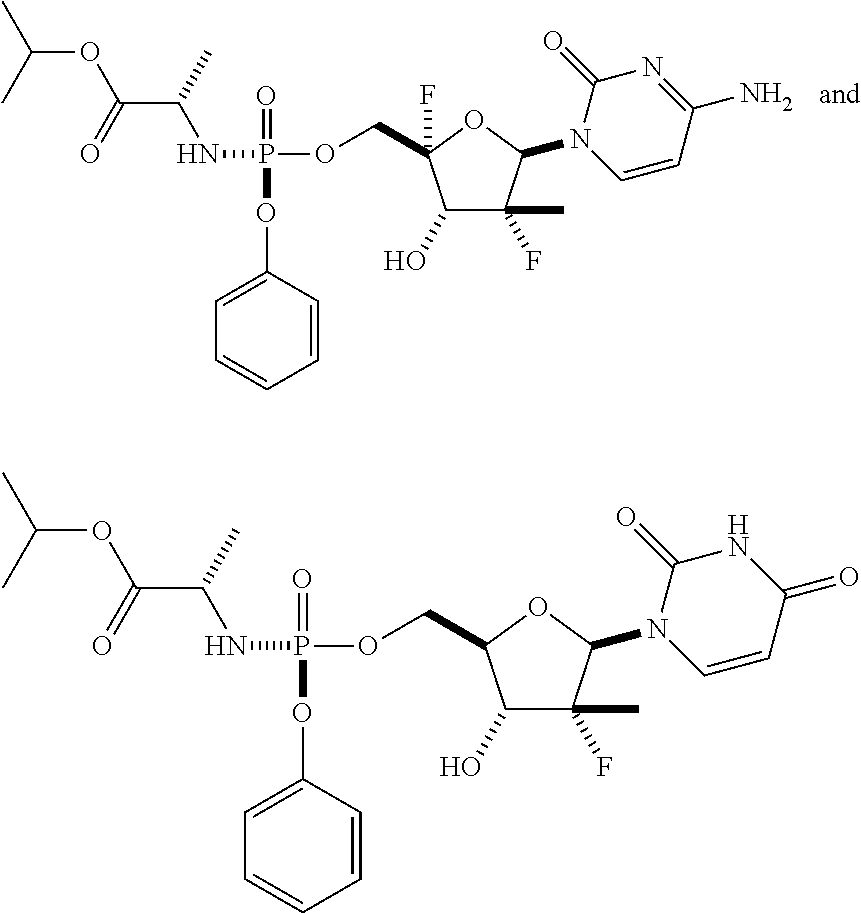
C(OC(=O)C(C)NP(=O)(OC1=CC=CC=C1)OCC1(F)C(O)C(F)(C)C(N2C(=O)N=C(N)C=C2)O1)(C)C.C(OC(=O)C(C)NP(=O)(OC1=CC=CC=C1)OCC1C(O)C(F)(C)C(N2C(=O)NC(=O)C=C2)O1)(C)C
